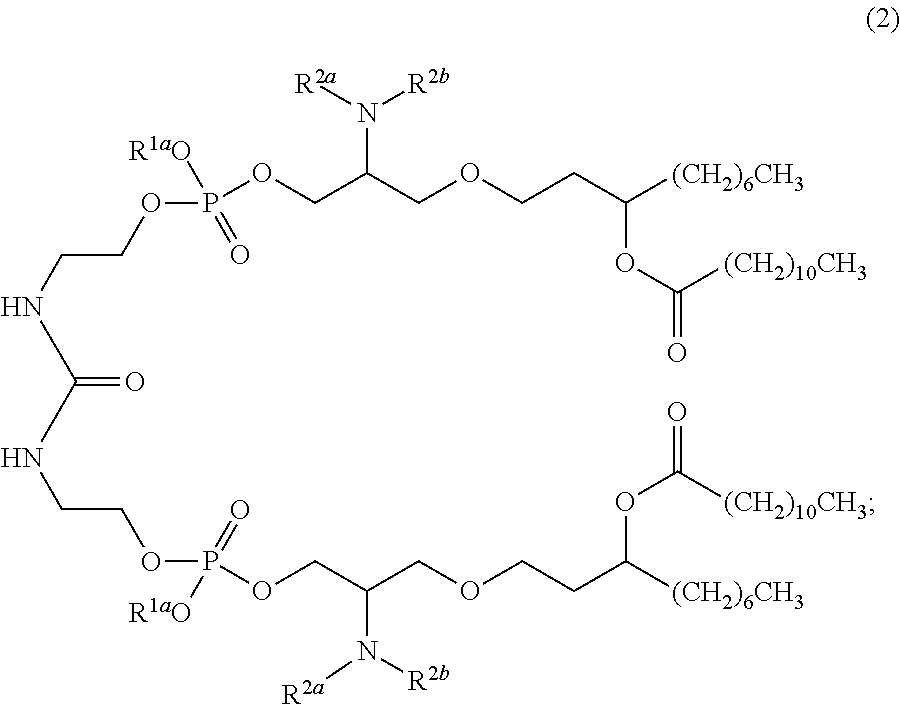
N(CCOP(OCC(COCCC([(CH2)6CH3])OC(=O)[(CH2)10CH3])N([R2b])[R2a])([R1aO])=O)C(NCCOP(OCC(COCCC([(CH2)6CH3])OC(=O)[(CH2)10CH3])N([R2b])[R2a])(=O)[R1aO])=O
